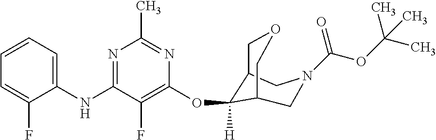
C1(NC2=NC(C)=NC(OC3([H])C4COCC3CN(C(OC(C)(C)C)=O)C4)=C2F)=CC=CC=C1F
